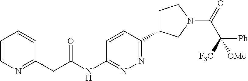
C1(CC(NC2=NN=C(C3CCN(C(=O)C([F3C])([Ph])[OMe])C3)C=C2)=O)=NC=CC=C1
